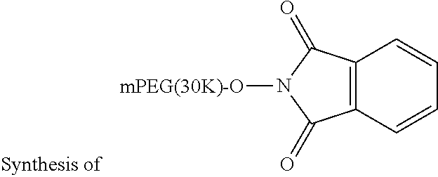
C12=C(C(=O)N([mPEG(30K)-O])C1=O)C=CC=C2
